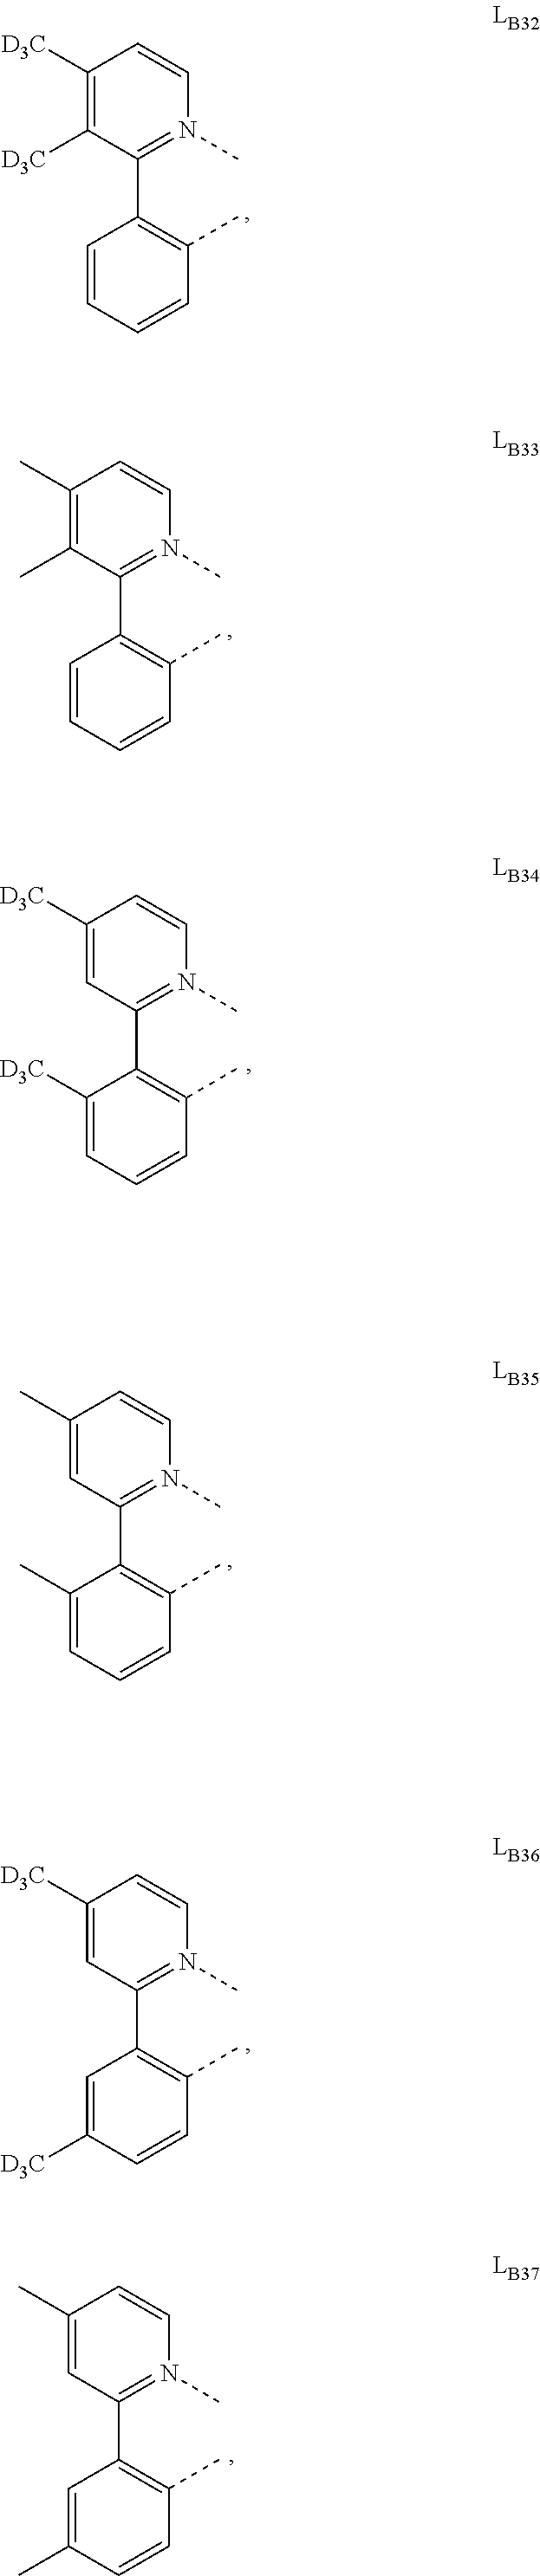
C1([D3C])=C([D3C])C(C2=C(C)C=CC=C2)=N(C)C=C1.C1(C)=C(C)C(C2=C(C)C=CC=C2)=N(C)C=C1.C1(C)=CC(C2=C(C)C=CC=C2C)=N(C)C=C1.C1(C)=CC(C2=C(C)C=CC(C)=C2)=N(C)C=C1.C1([D3C])=CC(C2=C(C)C=CC=C2[D3C])=N(C)C=C1.C1([D3C])=CC(C2=C(C)C=CC([D3C])=C2)=N(C)C=C1
